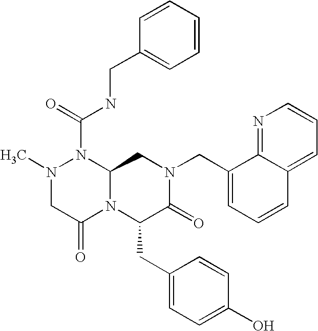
N1(C)CC(=O)N2C(N1C(=O)NCC1=CC=CC=C1)CN(CC1=CC=CC3=CC=CN=C13)C(=O)C2CC1=CC=C(O)C=C1
